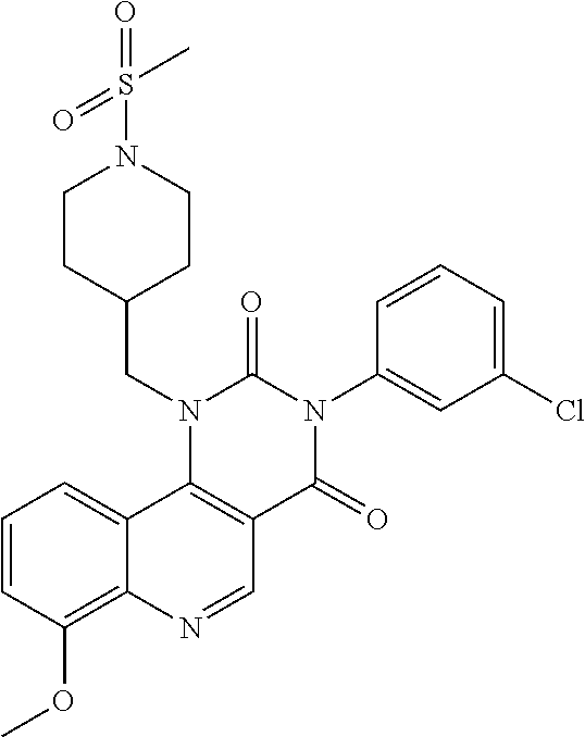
C1CN(S(=O)(=O)C)CCC1CN1C(=O)N(C2=CC(Cl)=CC=C2)C(=O)C2=C1C1=CC=CC(OC)=C1N=C2
